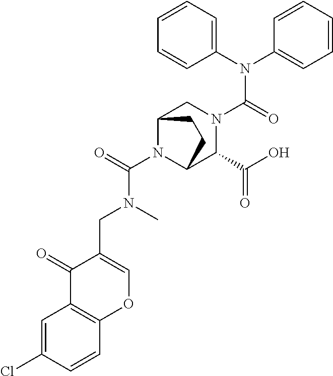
C1(N(C2=CC=CC=C2)C(=O)N2CC3N(C(=O)N(C)CC4=COC5=C(C4=O)C=C(Cl)C=C5)C(C2C(O)=O)CC3)=CC=CC=C1
